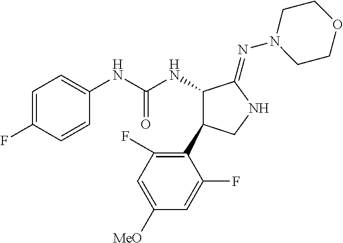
C1(NC(NC2C(C3=C(F)C=C([OMe])C=C3F)CNC2=NN2CCOCC2)=O)=CC=C(F)C=C1
